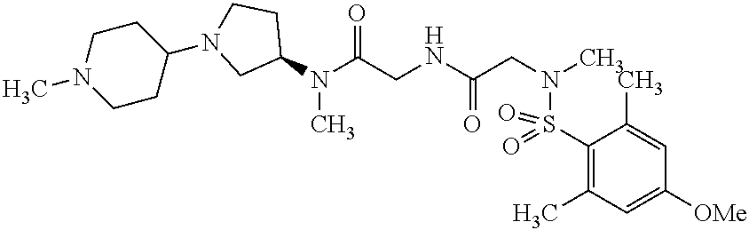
N(C(CNC(CN(C)S(C1=C(C)C=C([OMe])C=C1C)(=O)=O)=O)=O)(C)C1CCN(C2CCN(C)CC2)C1
